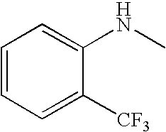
C1=CC=C([CF3])C(NC)=C1
